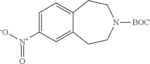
[-O][N+](C1=CC=C2C(=C1)CCN([BOC])CC2)=O
